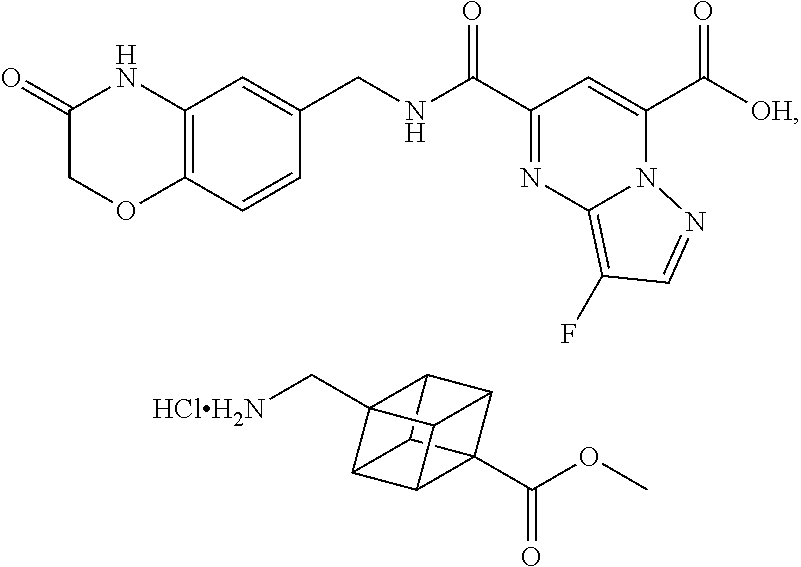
C(C1=NC2=C(F)C=NN2C(C([OH])=O)=C1)(=O)NCC1=CC2=C(C=C1)OCC(=O)N2.C12C3C4C1(C[HClH2N])C1C2C3(C(OC)=O)C41
